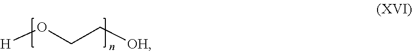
[H]OCC[OH]
